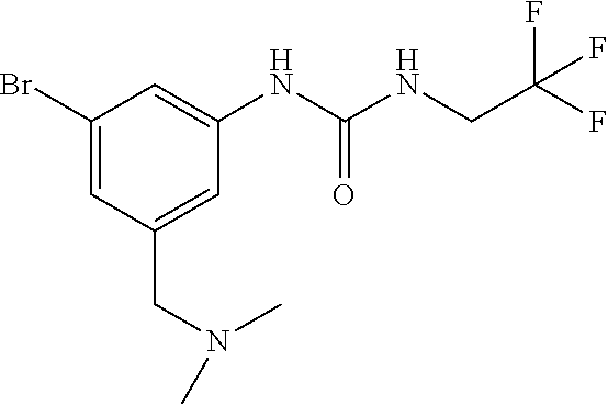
C(C1=CC(NC(NCC(F)(F)F)=O)=CC(Br)=C1)N(C)C
